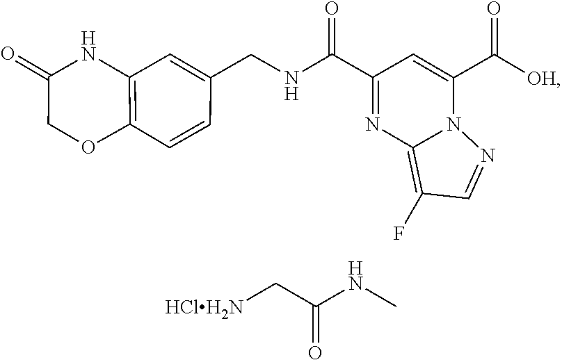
C(=O)(C1=CC(C(=O)NCC2=CC3=C(C=C2)OCC(=O)N3)=NC2=C(F)C=NN21)[OH].[HClH2N]CC(=O)NC
